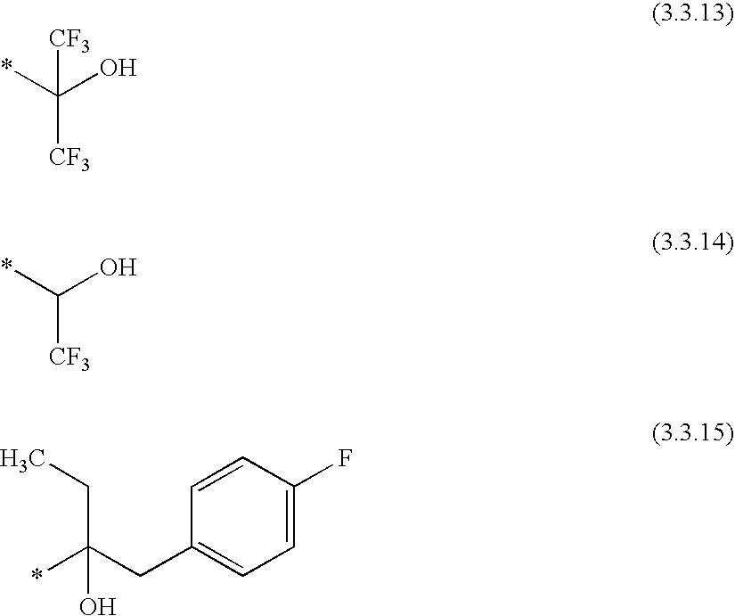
*C(O)([CF3])[CF3].*C(O)[CF3].*C(CC1=CC=C(F)C=C1)(CC)O
